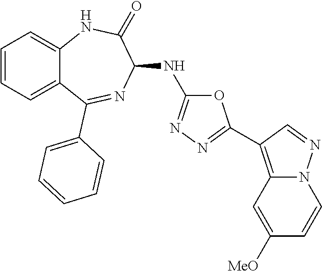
O1C(NC2C(=O)NC3=CC=CC=C3C(C3=CC=CC=C3)=N2)=NN=C1C1=C2N(N=C1)C=CC([MeO])=C2
